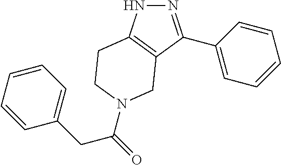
N1N=C(C2=CC=CC=C2)C2=C1CCN(C(=O)CC1=CC=CC=C1)C2
